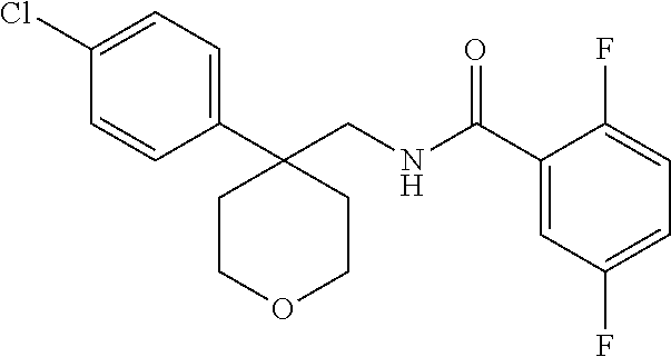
C1=C(Cl)C=CC(C2(CNC(C3=CC(F)=CC=C3F)=O)CCOCC2)=C1
